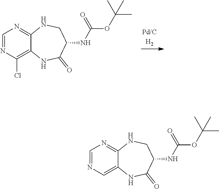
C1=NC(Cl)=C2C(=N1)NCC(NC(OC(C)(C)C)=O)C(=O)N2.C1=NC=C2C(=N1)NCC(NC(OC(C)(C)C)=O)C(=O)N2
